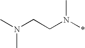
C(N(*)C)CN(C)C
